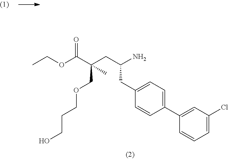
C1=CC=C(Cl)C=C1C1=CC=C(CC(CC(C(OCC)=O)(COCCCO)C)N)C=C1
